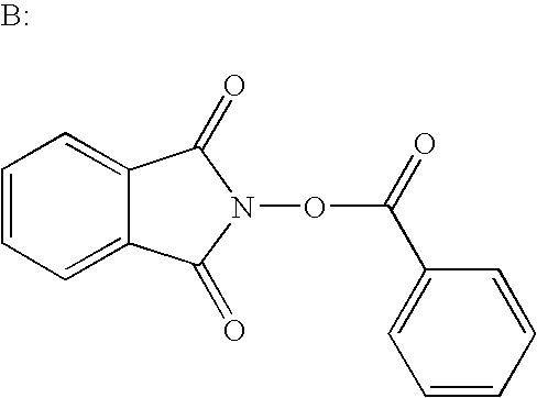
C1=CC=C2C(=C1)C(=O)N(OC(=O)C1=CC=CC=C1)C2=O.B
